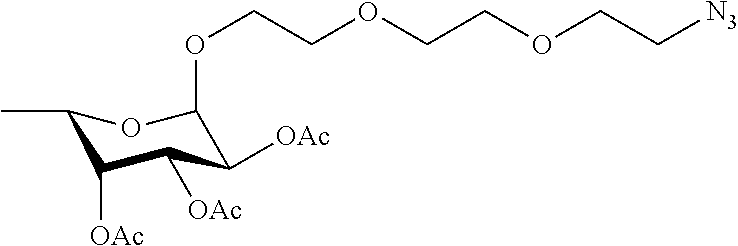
O(CCOCCOCC[N3])C1C([OAc])C([OAc])C([OAc])C(C)O1
